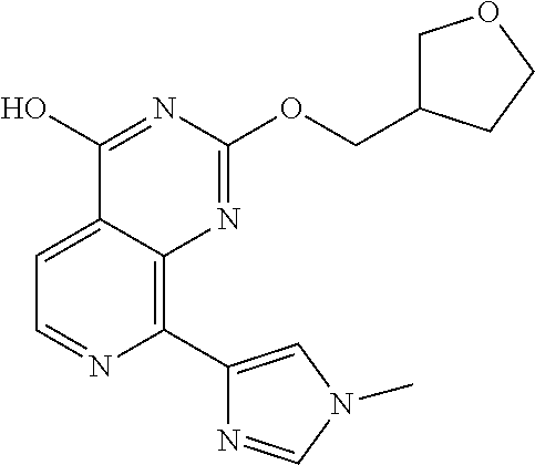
C1=C2C(=C(C3=CN(C)C=N3)N=C1)N=C(OCC1COCC1)N=C2O
